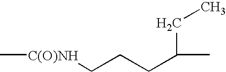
[C(O)NH](CCCC(C)CC)C
